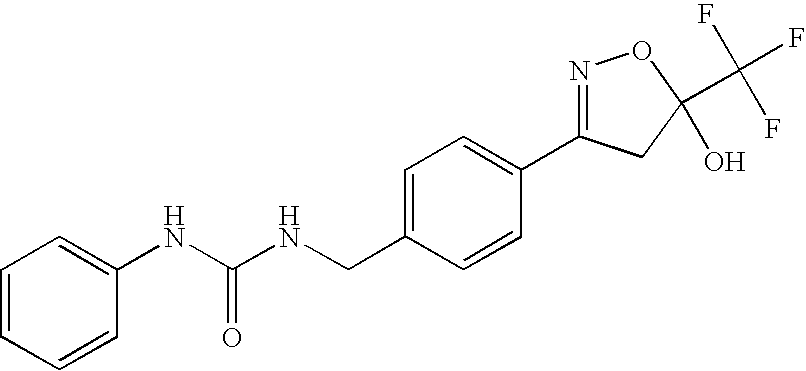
C1=CC=CC(NC(NCC2=CC=C(C3=NOC(C(F)(F)F)(O)C3)C=C2)=O)=C1
